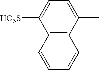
C1=C([HO3S])C2=C(C(C)=C1)C=CC=C2
